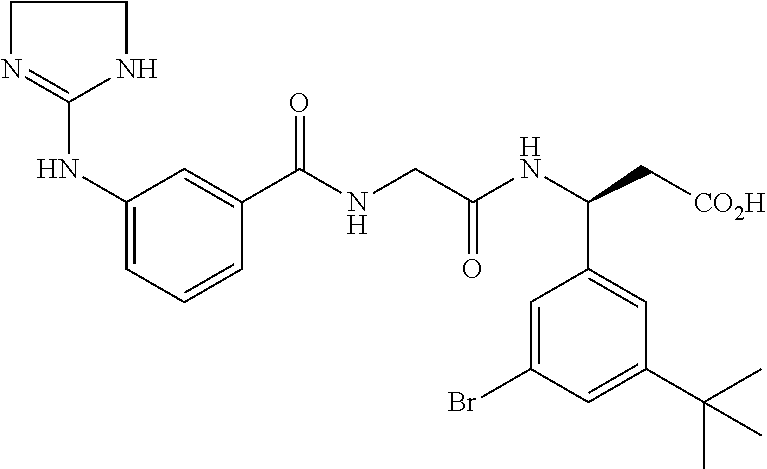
N1=C(NC2=CC=CC(C(NCC(NC(C[CO2H])C3=CC(C(C)(C)C)=CC(Br)=C3)=O)=O)=C2)NCC1
